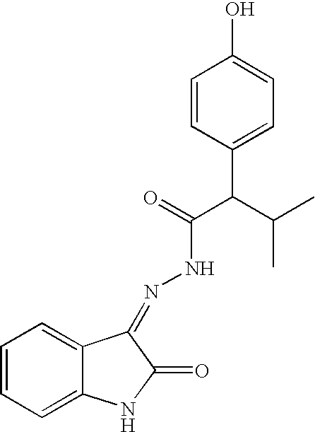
C1=CC=C2C(=C1)C(=NNC(=O)C(C1=CC=C(O)C=C1)C(C)C)C(=O)N2
